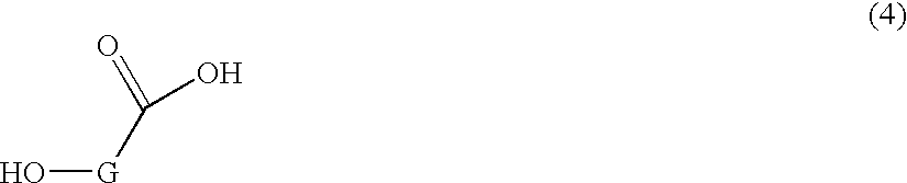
O[G]C(O)=O
